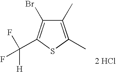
C1(C)=C(C)SC(C(F)([H])F)=C1Br.[2 HCl]
